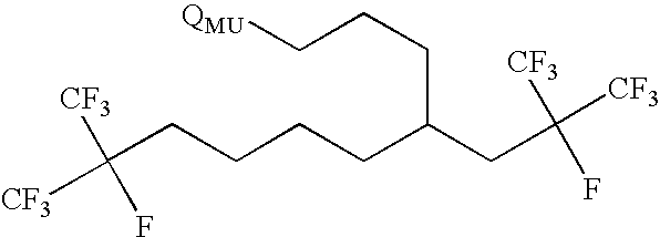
C([CF3])([CF3])(F)CCCCC(CC(F)([CF3])[CF3])CCC[QMU]
